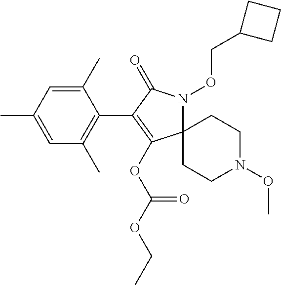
C1(C)=CC(C)=CC(C)=C1C1=C(OC(OCC)=O)C2(N(OCC3CCC3)C1=O)CCN(OC)CC2
